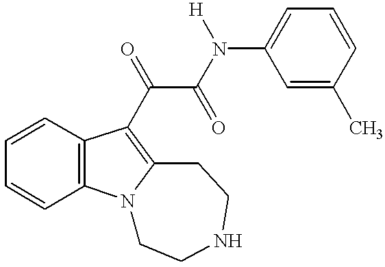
C1=CC2=C(C=C1)C(C(C(N(C1=CC=CC(C)=C1)[H])=O)=O)=C1N2CCNCC1
